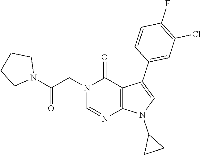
N1=CN(CC(N2CCCC2)=O)C(=O)C2=C1N(C1CC1)C=C2C1=CC(Cl)=C(F)C=C1
